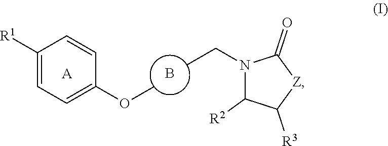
B.C1([R1])=CC=C(OC)C=C1.CCN1C([R2])C([R3])[Z]C1=O.[A]
